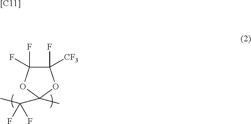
C1(F)([CF3])C(F)(F)OC(C)(C(C)(F)F)O1.[[C11]]
